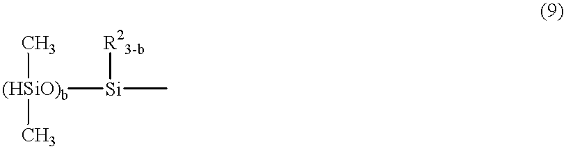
[(HSiO)b]([Si]([R23-b])C)(C)C
